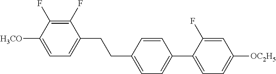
C1(F)=C(F)C([H3CO])=CC=C1CCC1=CC=C(C2=CC=C([OC2H5])C=C2F)C=C1
